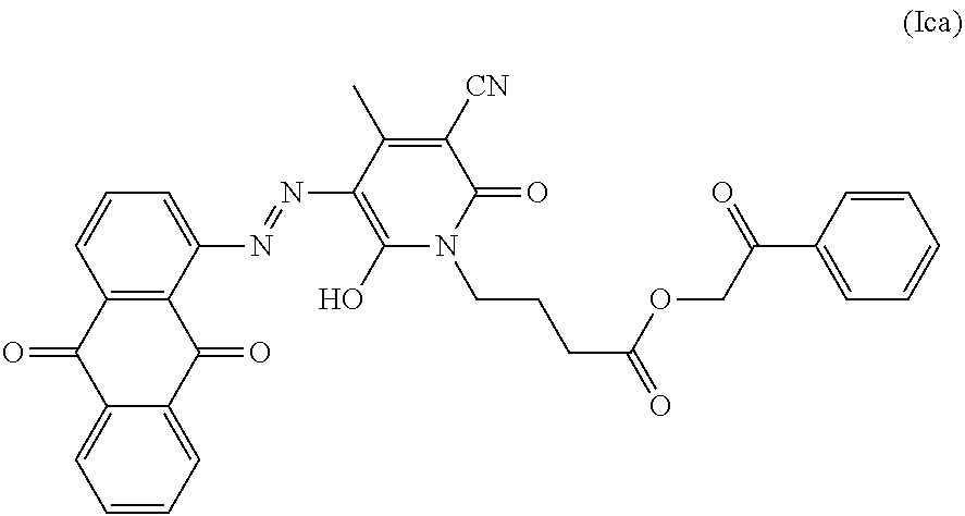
C1(N=NC2=C(O)N(CCCC(=O)OCC(C3=CC=CC=C3)=O)C(=O)C([CN])=C2C)=CC=CC2=C1C(=O)C1=CC=CC=C1C2=O
